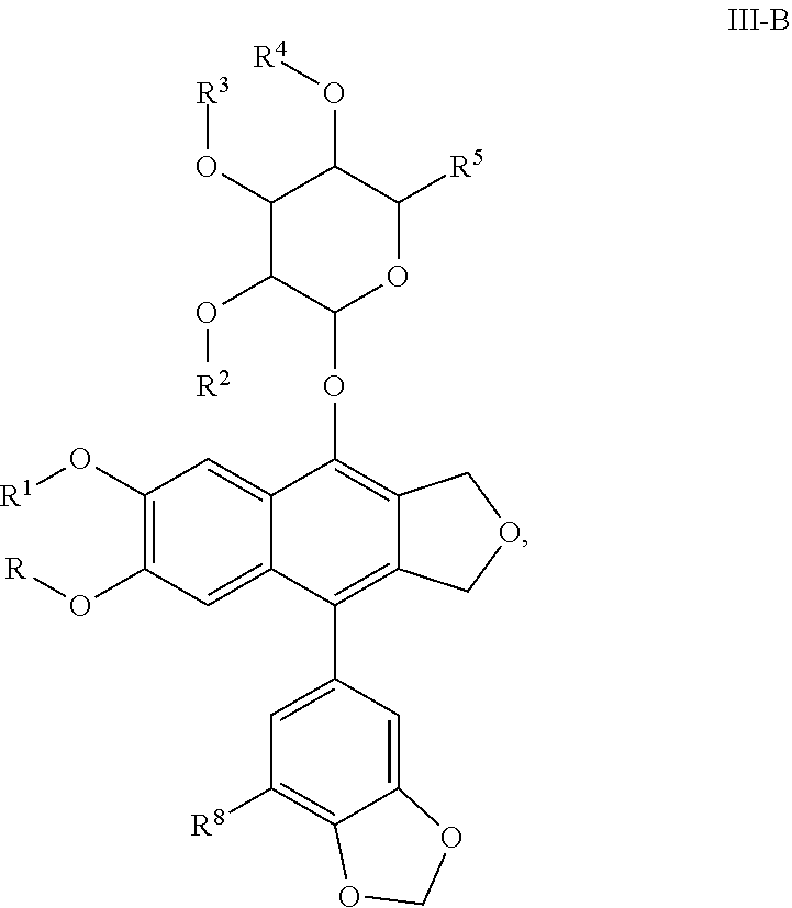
C1(O[R1])=C(O[R])C=C2C(=C1)C(OC1OC([R5])C(O[R4])C(O[R3])C1O[R2])=C1C(=C2C2=CC([R8])=C3C(=C2)OCO3)COC1
